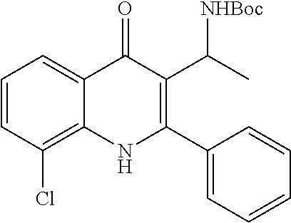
C1=CC(Cl)=C2C(=C1)C(=O)C(C([NHBoc])C)=C(C1=CC=CC=C1)N2
